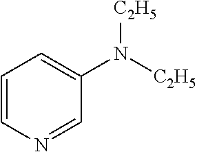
C1=CN=CC(N([C2H5])[C2H5])=C1
